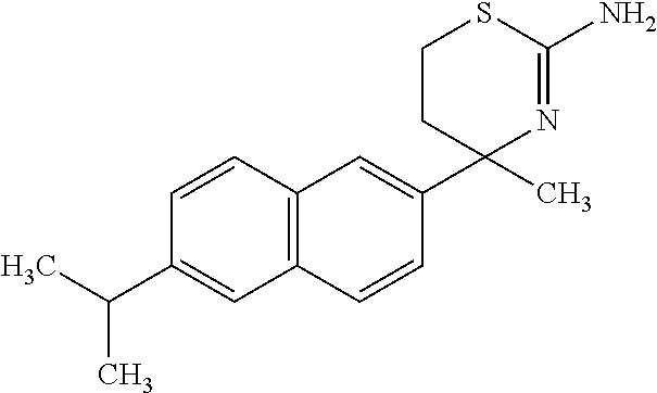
C12=C(C=CC(C3(C)N=C(N)SCC3)=C1)C=C(C(C)C)C=C2
